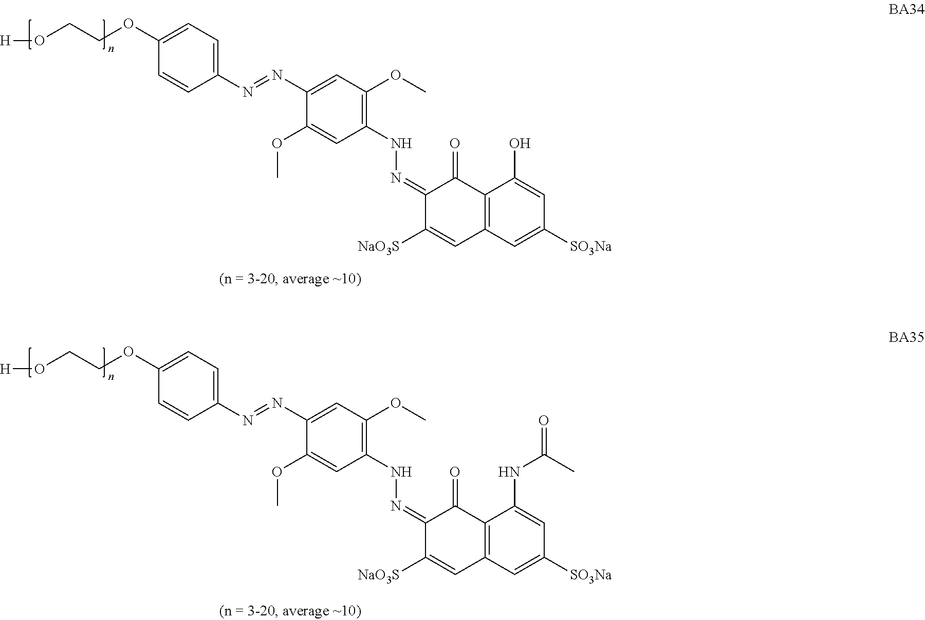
[H]OCCOC1=CC=C(N=NC2=CC(OC)=C(NN=C3C([NaO3S])=CC4=C(C3=O)C(NC(=O)C)=CC([SO3Na])=C4)C=C2OC)C=C1.[H]OCCOC1=CC=C(N=NC2=CC(OC)=C(NN=C3C([NaO3S])=CC4=C(C3=O)C(O)=CC([SO3Na])=C4)C=C2OC)C=C1
